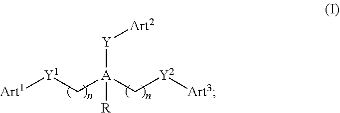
[Art1][Y1]C[A](C[Y2][Art3])([Y][Art2])[R]
